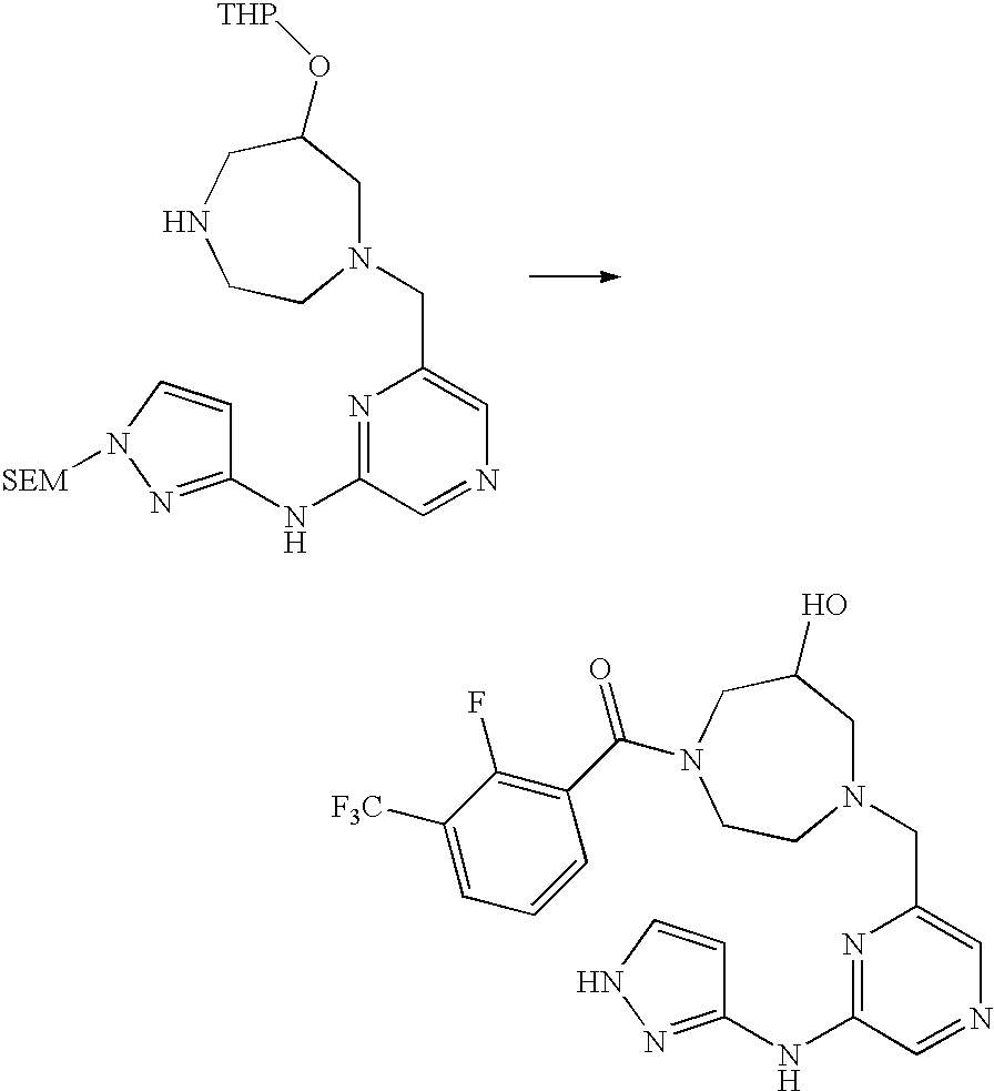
N1=C(NC2=NN([SEM])C=C2)C=NC=C1CN1CC(O[THP])CNCC1.N1=C(NC2=NNC=C2)C=NC=C1CN1CC(O)CN(C(C2=C(F)C([F3C])=CC=C2)=O)CC1
